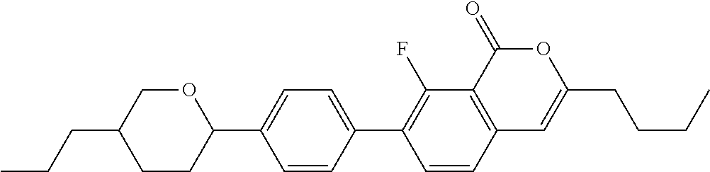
C12=C(C(=O)OC(CCCC)=C1)C(F)=C(C1=CC=C(C3OCC(CCC)CC3)C=C1)C=C2
